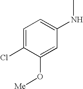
C1=C(O[Me])C(Cl)=CC=C1NC
